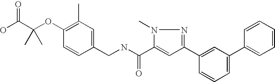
OC(C(OC1=C(C)C=C(CNC(C2=CC(C3=CC(C4=CC=CC=C4)=CC=C3)=NN2C)=O)C=C1)(C)C)=O
